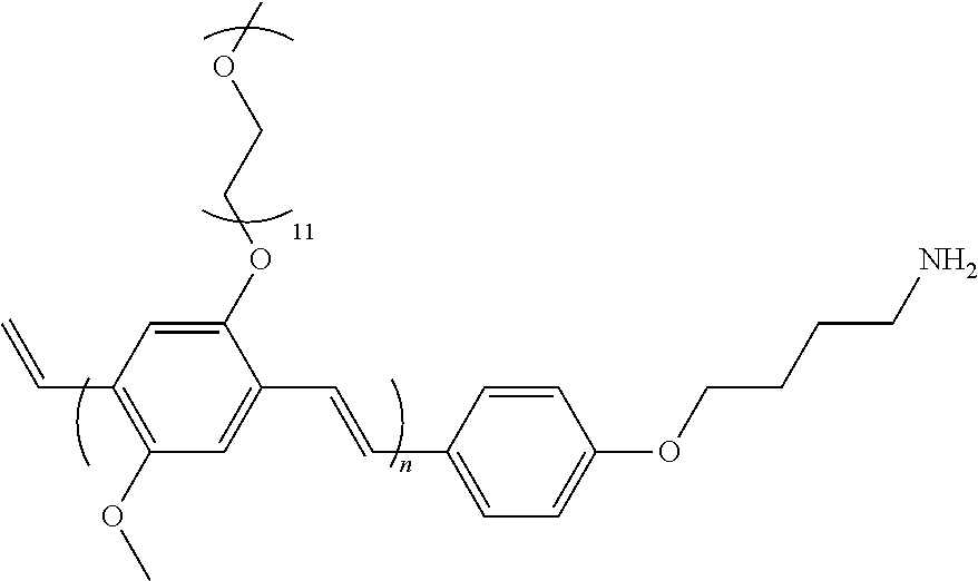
C(C1=C(OC)C=C(C=CC2=CC=C(OCCCCN)C=C2)C(OCCOC)=C1)=C
